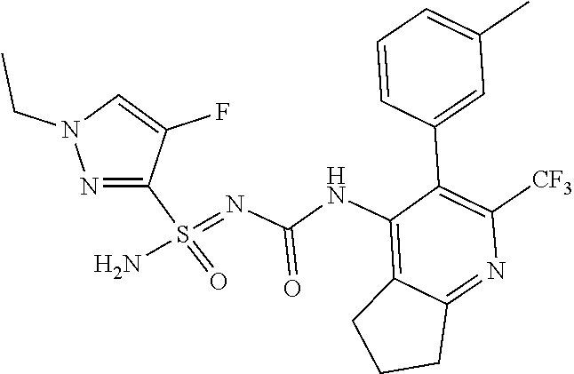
N1=C(S(=O)(N)=NC(NC2=C3C(=NC([CF3])=C2C2=CC(C)=CC=C2)CCC3)=O)C(F)=CN1CC
